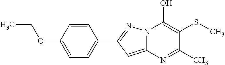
C12=CC(C3=CC=C(OCC)C=C3)=NN1C(O)=C(SC)C(C)=N2
